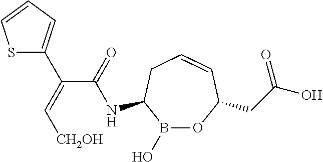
B1(O)OC(CC(O)=O)C=CCC1NC(C(=C[CH2OH])C1=CC=CS1)=O
